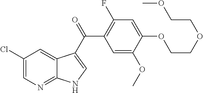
ClC1=CN=C2C(=C1)C(C(C1=C(F)C=C(OCCOCCOC)C(OC)=C1)=O)=CN2
